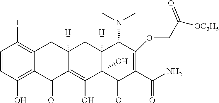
C1=CC(O)=C2C(=C1I)CC1([H])C(=C(O)C3(O)C([H])(C1)C(N(C)C)C(OCC([OC2H5])=O)=C(C(N)=O)C3=O)C2=O
